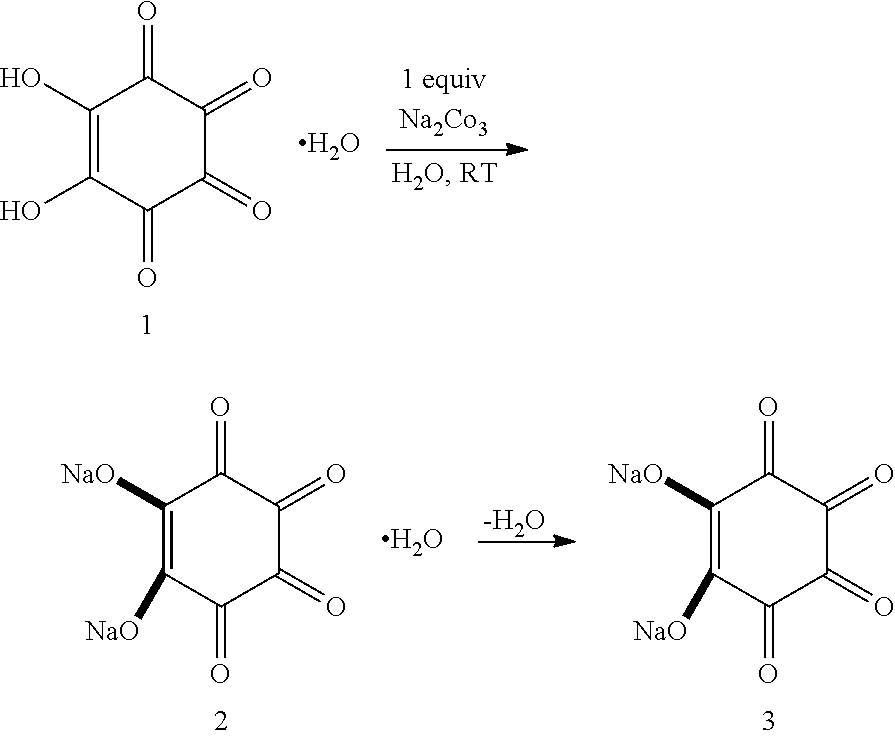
C1(O)=C(O)C(=O)C(=O)C(=O)C1=O.O.C1([NaO])=C([NaO])C(=O)C(=O)C(=O)C1=O.[-H2O].C1([NaO])=C([NaO])C(=O)C(=O)C(=O)C1=O.O
